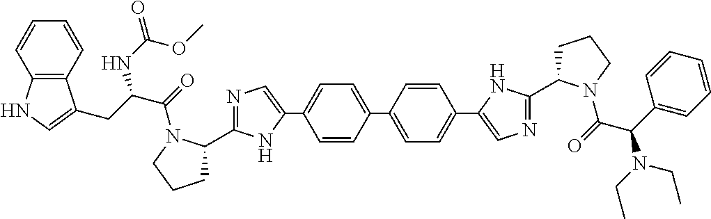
C1=CC(C2=CC=C(C3=CN=C(C4CCCN4C(=O)C(CC4=CNC5=C4C=CC=C5)NC(OC)=O)N3)C=C2)=CC=C1C1=CN=C(C2CCCN2C(=O)C(N(CC)CC)C2=CC=CC=C2)N1
